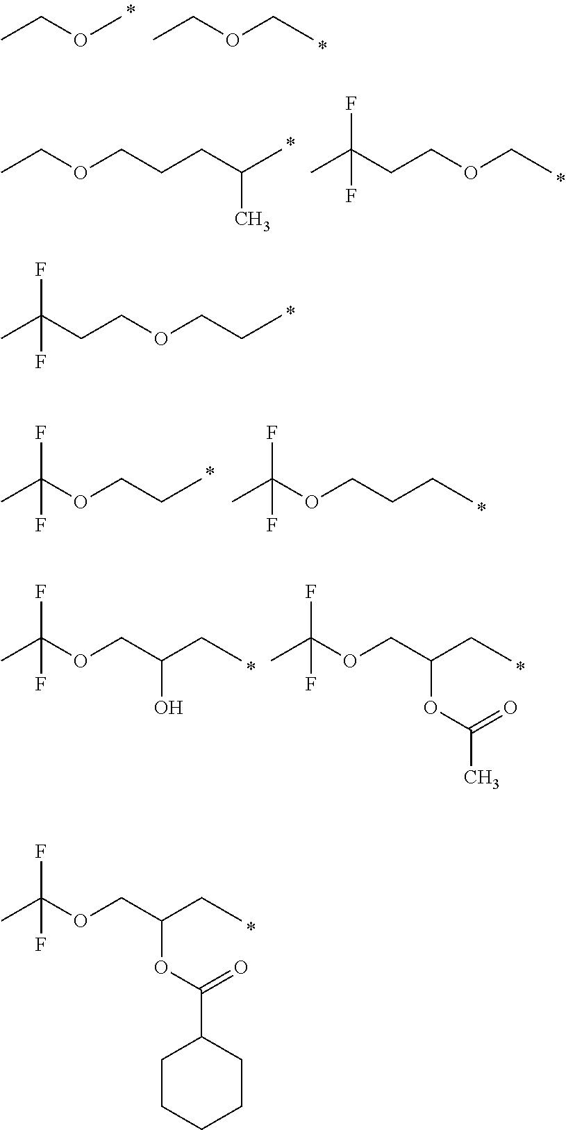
CCOC.CCOCC.C(CC(C)C)COCC.O(CC)CCC(C)(F)F.O(CCC)CCC(C)(F)F.C(C)COC(C)(F)F.C(CC)COC(C)(F)F.C(CC)(COC(C)(F)F)O.C(CC)(COC(C)(F)F)OC(C)=O.C(CC)(COC(C)(F)F)OC(C1CCCCC1)=O
